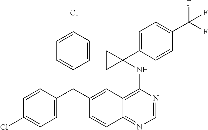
C1=CC(C(C2=CC3=C(NC4(C5=CC=C(C(F)(F)F)C=C5)CC4)N=CN=C3C=C2)C2=CC=C(Cl)C=C2)=CC=C1Cl
